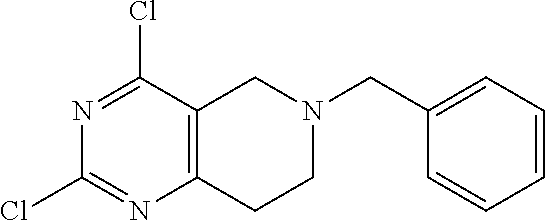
N1=C(Cl)C2=C(N=C1Cl)CCN(CC1=CC=CC=C1)C2
